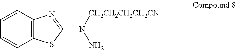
C12=C(C=CC=C1)N=C(N([CH2CH2CH2CH2CN])N)S2
